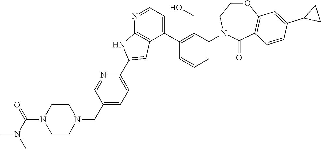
N1=CC=C(C2=C(CO)C(N3CCOC4=C(C3=O)C=CC(C3CC3)=C4)=CC=C2)C2=C1NC(C1=CC=C(CN3CCN(C(N(C)C)=O)CC3)C=N1)=C2
